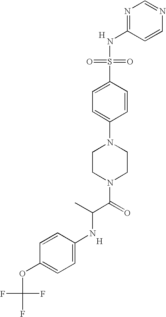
N1=C(NS(=O)(=O)C2=CC=C(N3CCN(C(C(NC4=CC=C(OC(F)(F)F)C=C4)C)=O)CC3)C=C2)C=CN=C1.[H].[H]
